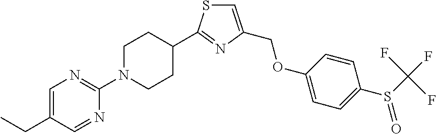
C1=C(CC)C=NC(N2CCC(C3=NC(COC4=CC=C(S(C(F)(F)F)=O)C=C4)=CS3)CC2)=N1
